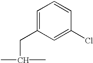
C1=C(CC(C)C)C=C(Cl)C=C1
